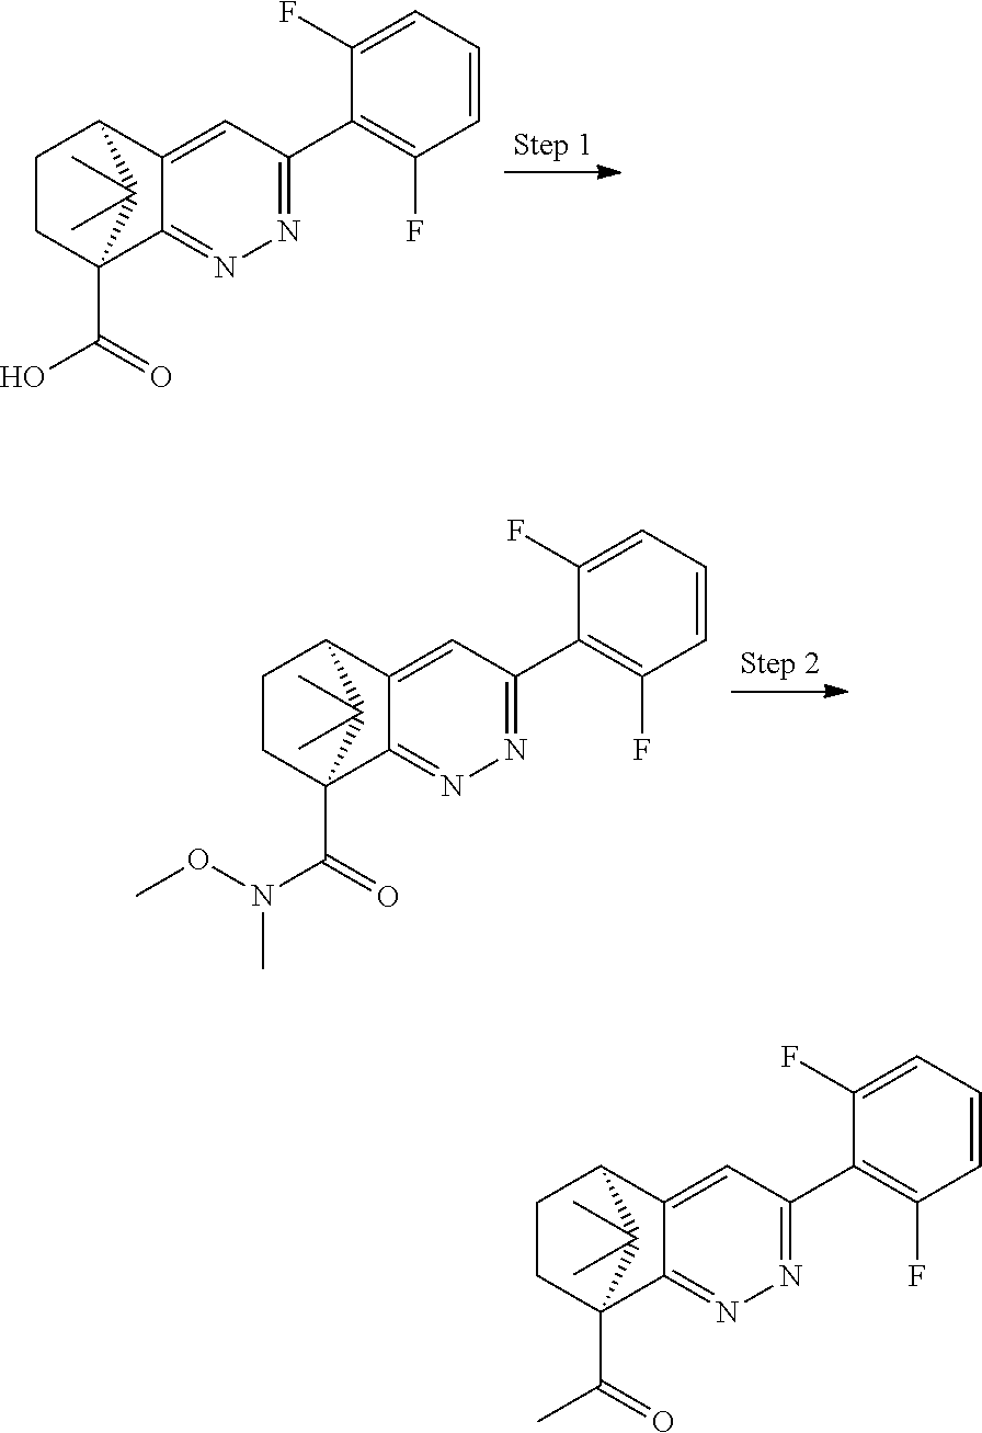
C12(C(=O)O)C3=NN=C(C4=C(F)C=CC=C4F)C=C3C(CC1)C2(C)C.C12(C(=O)N(OC)C)C3=NN=C(C4=C(F)C=CC=C4F)C=C3C(CC1)C2(C)C.C12(C(=O)C)C3=NN=C(C4=C(F)C=CC=C4F)C=C3C(CC1)C2(C)C
